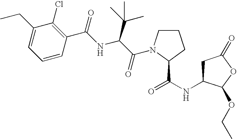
C1C(NC(=O)C2N(C(C(NC(C3=C(Cl)C(CC)=CC=C3)=O)C(C)(C)C)=O)CCC2)C(OCC)OC1=O
